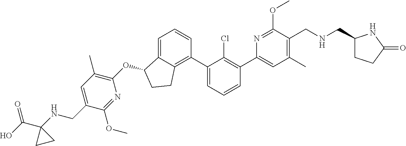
O(C1C2=CC=CC(C3=CC=CC(C4=CC(C)=C(CNCC5CCC(=O)N5)C(OC)=N4)=C3Cl)=C2CC1)C1=C(C)C=C(CNC2(C(O)=O)CC2)C(OC)=N1
